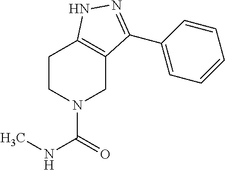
N(C(=O)N1CC2=C(CC1)NN=C2C1=CC=CC=C1)C
